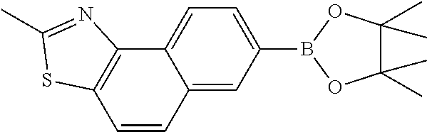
C12=C(C3=CC=C(B4OC(C)(C)C(C)(C)O4)C=C3C=C1)N=C(C)S2
